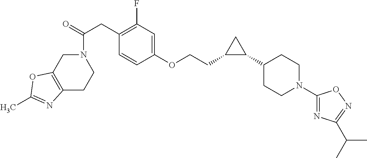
C(=O)(CC1=C(F)C=C(OCCC2C(C3CCN(C4=NC(C(C)C)=NO4)CC3)C2)C=C1)N1CC2=C(CC1)N=C(C)O2
